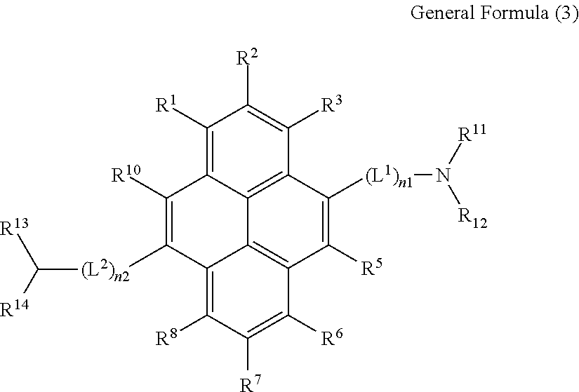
C1([R1])=C2C3=C(C([R3])=C1[R2])C([(L1)n1]N([R11])[R12])=C([R5])C1=C3C(=C([R8])C([R7])=C1[R6])C([(L2)n2]C([R14])[R13])=C2[R10]
